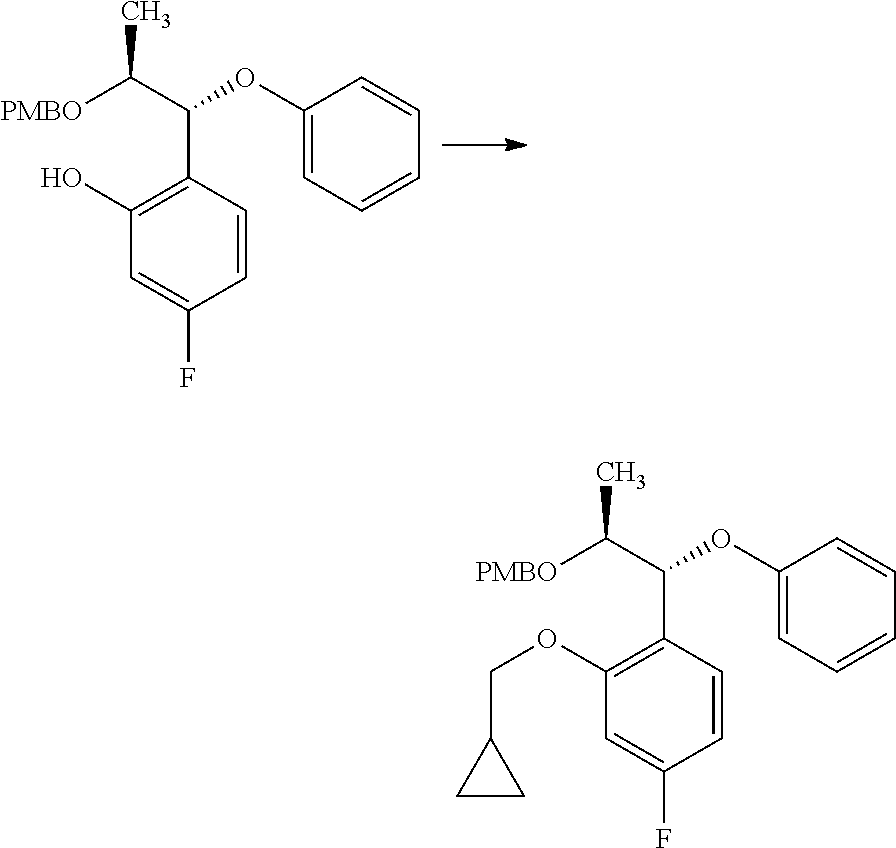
[PMBO]C(C(OC1=CC=CC=C1)C1=C(O)C=C(F)C=C1)C.[PMBO]C(C(OC1=CC=CC=C1)C1=C(OCC2CC2)C=C(F)C=C1)C
